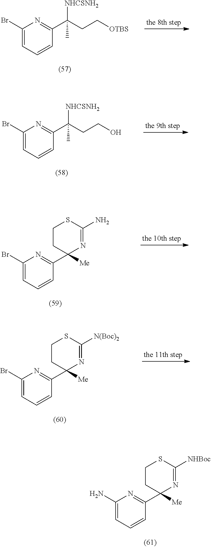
C1(Br)=CC=CC(C(CC[OTBS])([NHCSNH2])C)=N1.C1(Br)=CC=CC(C(CCO)([NHCSNH2])C)=N1.C1(Br)=CC=CC(C2([Me])N=C(N)SCC2)=N1.C1(Br)=CC=CC(C2([Me])N=C([N(Boc)2])SCC2)=N1.C1(N)=CC=CC(C2([Me])N=C([NHBoc])SCC2)=N1
